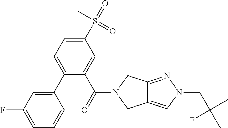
C1(C2=CC=C(S(C)(=O)=O)C=C2C(=O)N2CC3=CN(CC(C)(C)F)N=C3C2)=CC(F)=CC=C1
